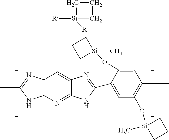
C12=C(N=C3C(=C1)N=C(C1=CC(O[Si]4(C)CCC4)=C(C)C=C1O[Si]1(C)CCC1)N3)NC(C)=N2.[Si]1([R])([R])CCC1
